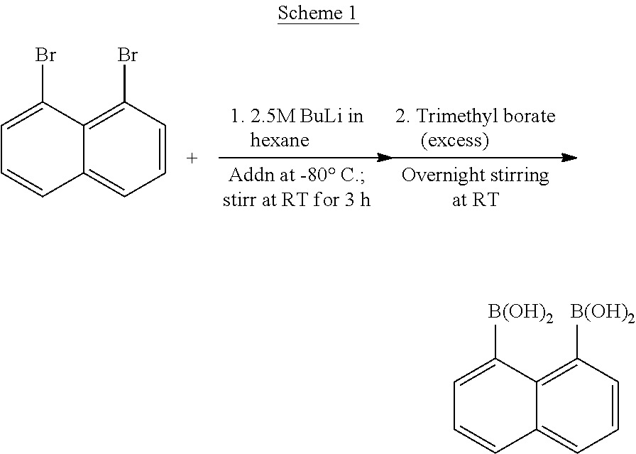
C1=CC(Br)=C2C(=C1)C=CC=C2Br.C1=CC([B(OH)2])=C2C(=C1)C=CC=C2[B(OH)2]
